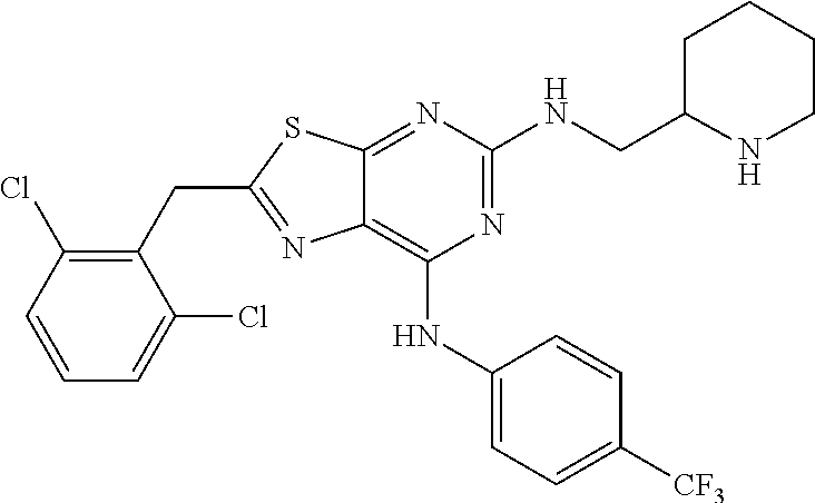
C1(CC2=NC3=C(NC4=CC=C([CF3])C=C4)N=C(NCC4CCCCN4)N=C3S2)=C(Cl)C=CC=C1Cl
